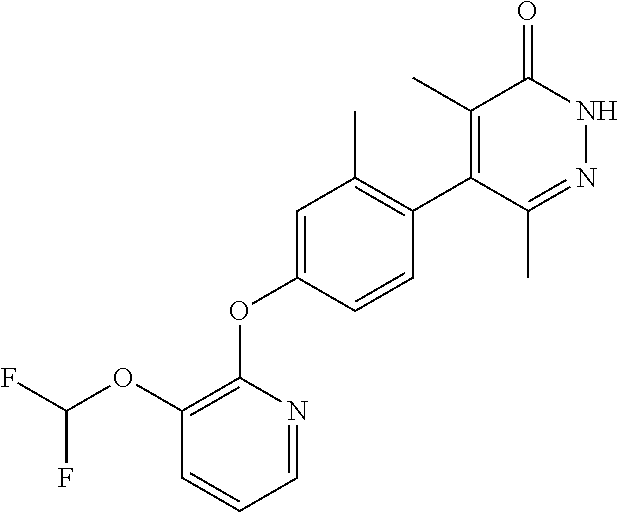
C1=C(OC2=C(OC(F)F)C=CC=N2)C=CC(C2=C(C)C(=O)NN=C2C)=C1C
